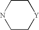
C1C[Y]CCN1
